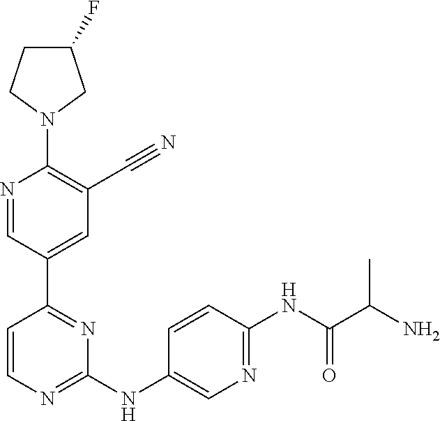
N1=CC(C2=NC(NC3=CN=C(NC(C(N)C)=O)C=C3)=NC=C2)=CC(C#N)=C1N1CC(F)CC1
